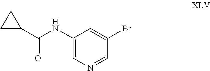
C1(NC(=O)C2CC2)=CN=CC(Br)=C1
